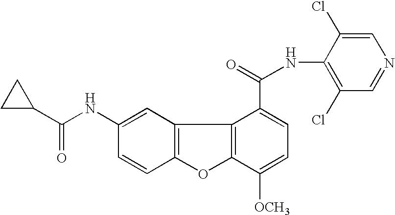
C12=C(C=C(NC(=O)C3CC3)C=C1)C1=C(O2)C([OCH3])=CC=C1C(=O)NC1=C(Cl)C=NC=C1Cl
